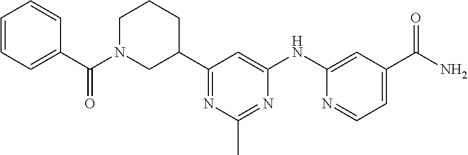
C1(NC2=CC(C(N)=O)=CC=N2)=CC(C2CN(C(C3=CC=CC=C3)=O)CCC2)=NC(C)=N1
